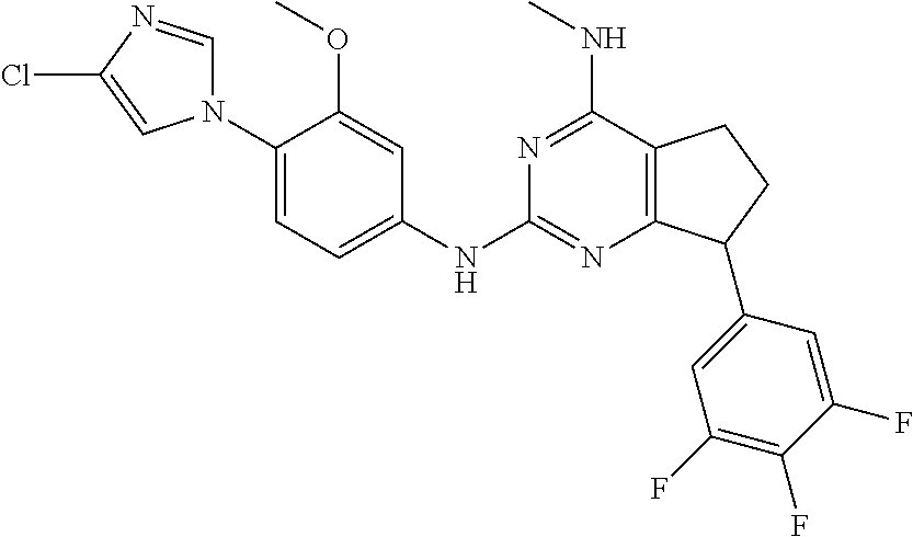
C1(N2C=NC(Cl)=C2)=CC=C(NC2=NC3=C(C(NC)=N2)CCC3C2=CC(F)=C(F)C(F)=C2)C=C1OC
